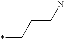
*CCCN
